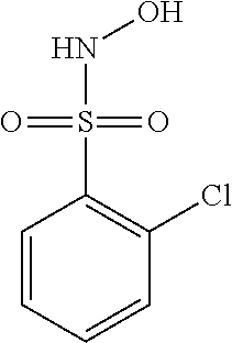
C1=CC=CC(Cl)=C1S(NO)(=O)=O
